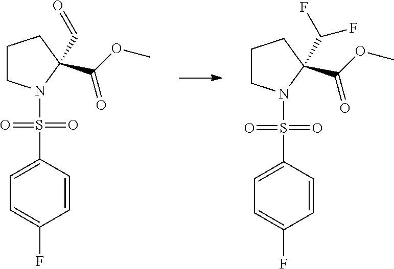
C1CN(S(C2=CC=C(F)C=C2)(=O)=O)C(C(=O)OC)(C=O)C1.C1CN(S(C2=CC=C(F)C=C2)(=O)=O)C(C(=O)OC)(C(F)F)C1
